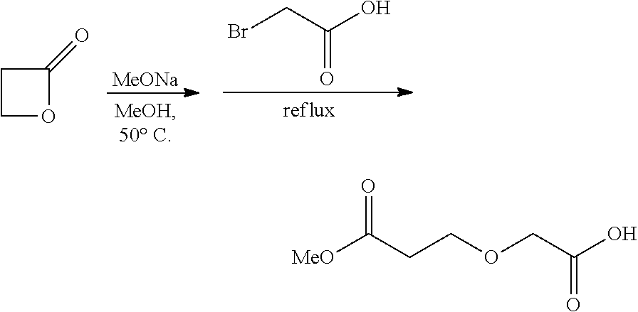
C1COC1=O.[MeONa].BrCC(O)=O.[MeO]C(CCOCC(O)=O)=O
